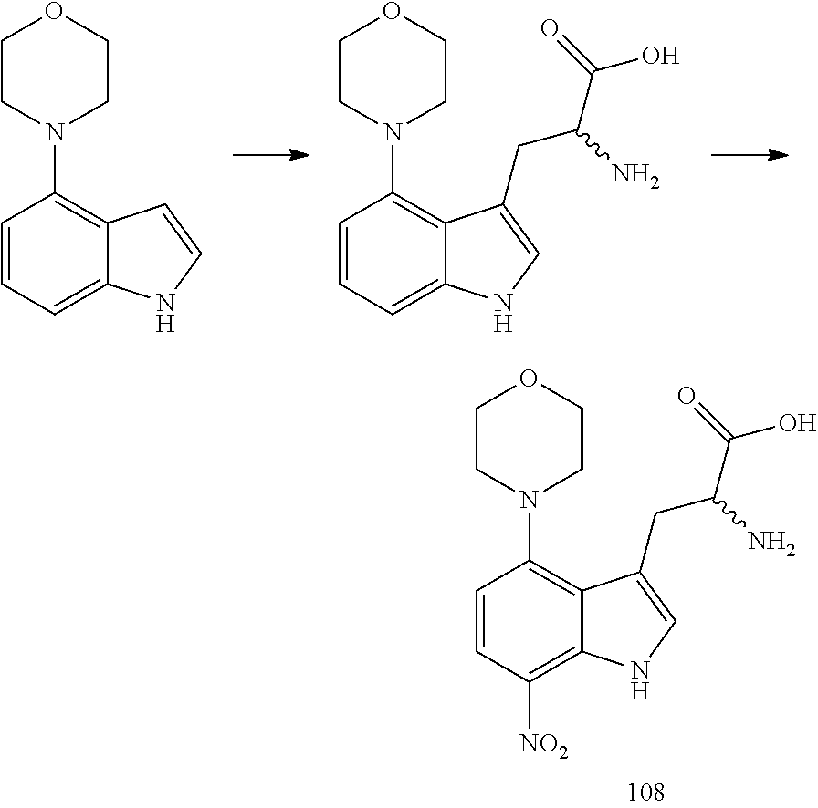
C1=CC([NO2])=C2C(=C1N1CCOCC1)C(CC(C(=O)O)N)=CN2.C1=CC(N2CCOCC2)=C2C(=C1)NC=C2.C1=CC=C2C(=C1N1CCOCC1)C(CC(C(=O)O)N)=CN2
